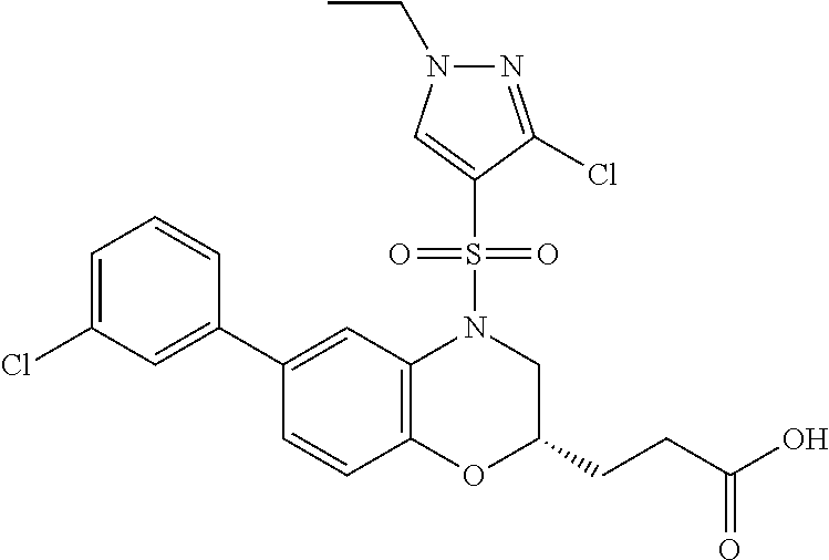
C1(C2=CC(Cl)=CC=C2)=CC2=C(C=C1)OC(CCC(O)=O)CN2S(=O)(=O)C1=CN(CC)N=C1Cl
